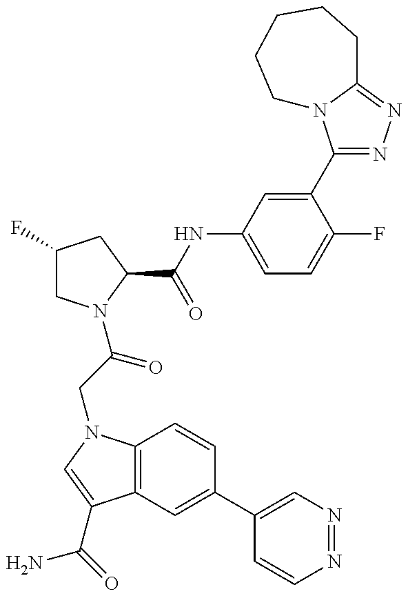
C1(F)CN(C(CN2C3=C(C(C(=O)N)=C2)C=C(C2=CN=NC=C2)C=C3)=O)C(C(NC2=CC=C(F)C(C3=NN=C4N3CCCCC4)=C2)=O)C1
